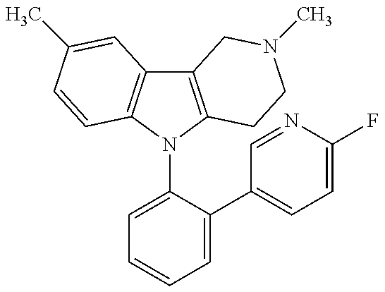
C12=C(N(C3=CC=CC=C3C3=CC=C(F)N=C3)C3=C1C=C(C)C=C3)CCN(C)C2
